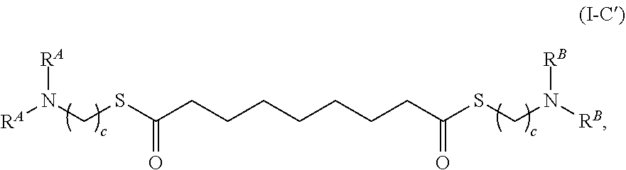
[RA]N(CSC(CCCCCCCC(=O)SCN([RB])[RB])=O)[RA]
